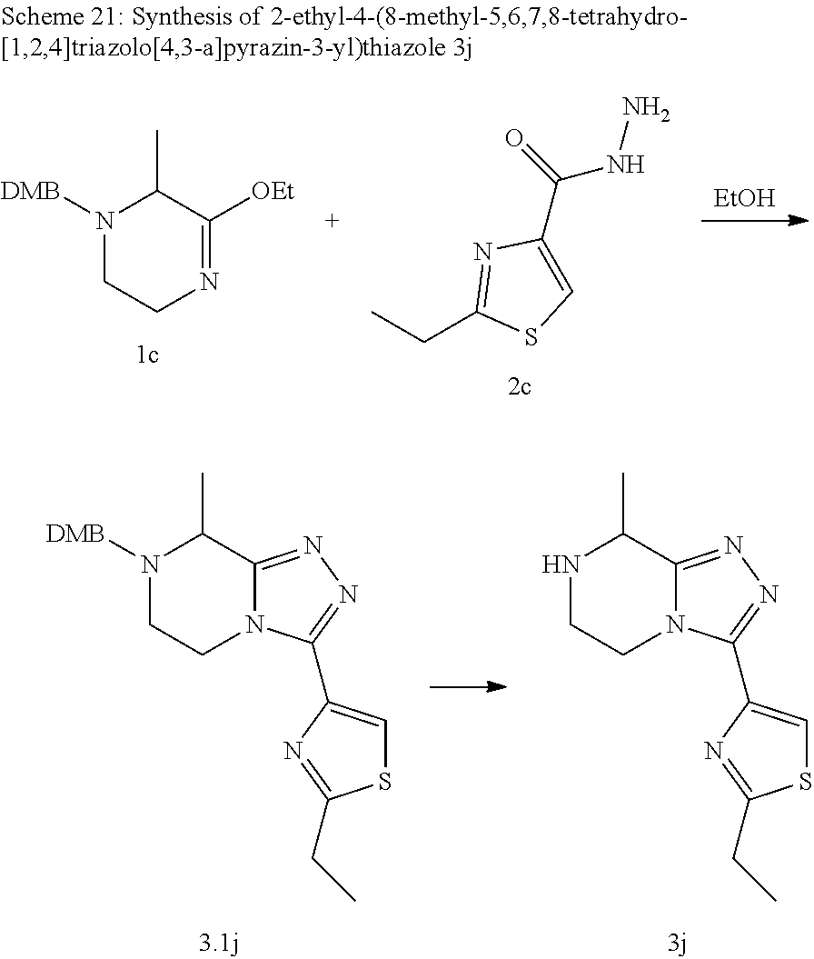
N1([DMB])CCN2C(=NN=C2C2=CSC(CC)=N2)C1C.N1CCN2C(=NN=C2C2=CSC(CC)=N2)C1C.[EtOH].C(C1=NC(C(=O)NN)=CS1)C.N1([DMB])CCN=C([OEt])C1C
